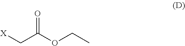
O(CC)C(C[X])=O
